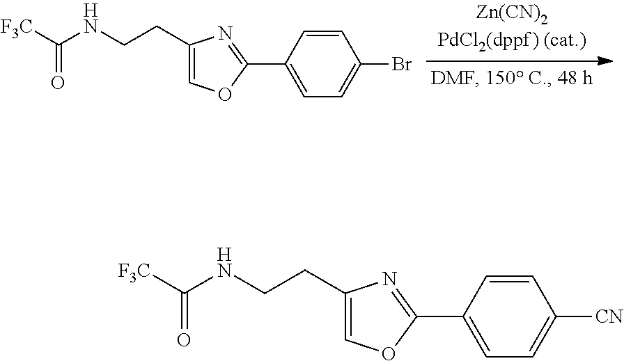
C1(CCNC([F3C])=O)=COC(C2=CC=C(Br)C=C2)=N1.C1(CCNC([F3C])=O)=COC(C2=CC=C([CN])C=C2)=N1
